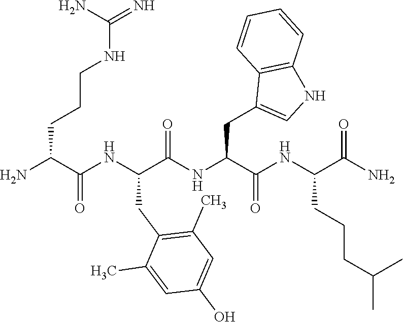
NC(C(NC(C(NC(C(NC(C(N)=O)CCCC(C)C)=O)CC1=CNC2=C1C=CC=C2)=O)CC1=C(C)C=C(O)C=C1C)=O)CCCNC(=N)N
